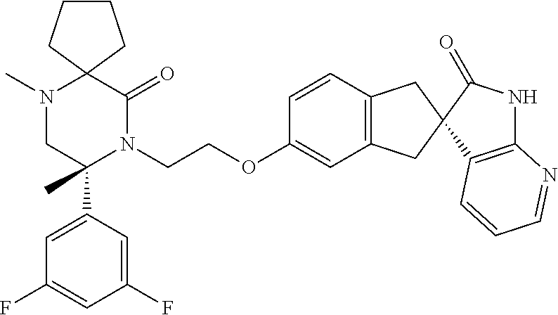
C12(N(C)CC(C3=CC(F)=CC(F)=C3)(C)N(CCOC3=CC4=C(C=C3)CC3(C4)C4=C(NC3=O)N=CC=C4)C1=O)CCCC2
